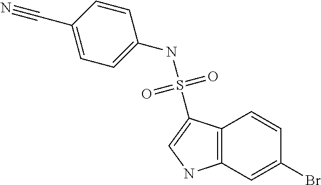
C12=C(C=C(Br)C=C1)NC=C2S(NC1=CC=C(C#N)C=C1)(=O)=O
